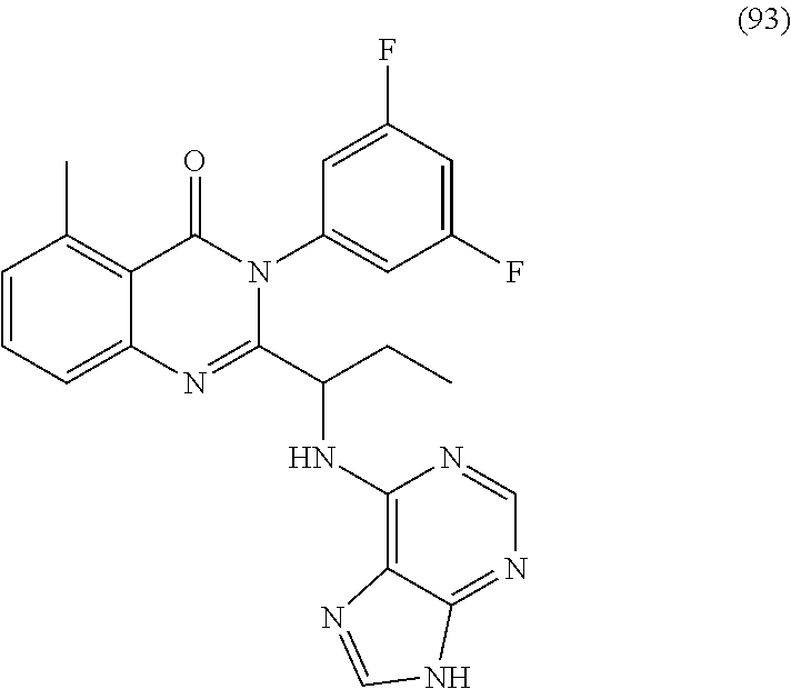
C1=CC=C2C(=C1C)C(=O)N(C1=CC(F)=CC(F)=C1)C(C(NC1=C3C(=NC=N1)NC=N3)CC)=N2
